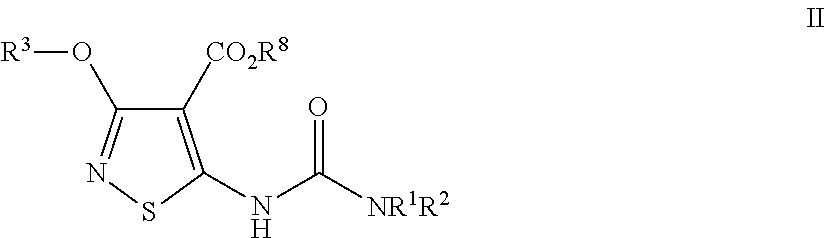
C1([CO2R8])=C(NC([NR1R2])=O)SN=C1O[R3]
